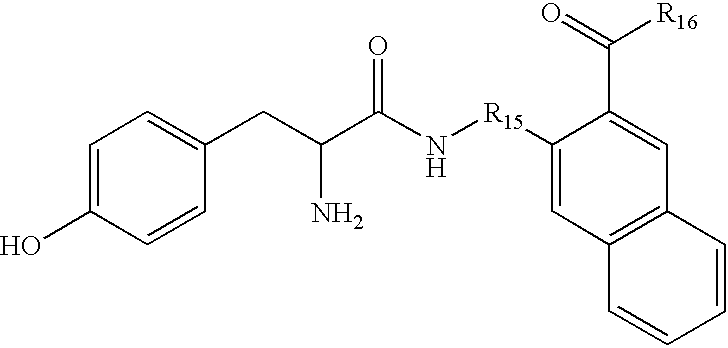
C1=C(O)C=CC(CC(C(=O)N[R15]C2=CC3=C(C=C2C(=O)[R16])C=CC=C3)N)=C1.[H]
